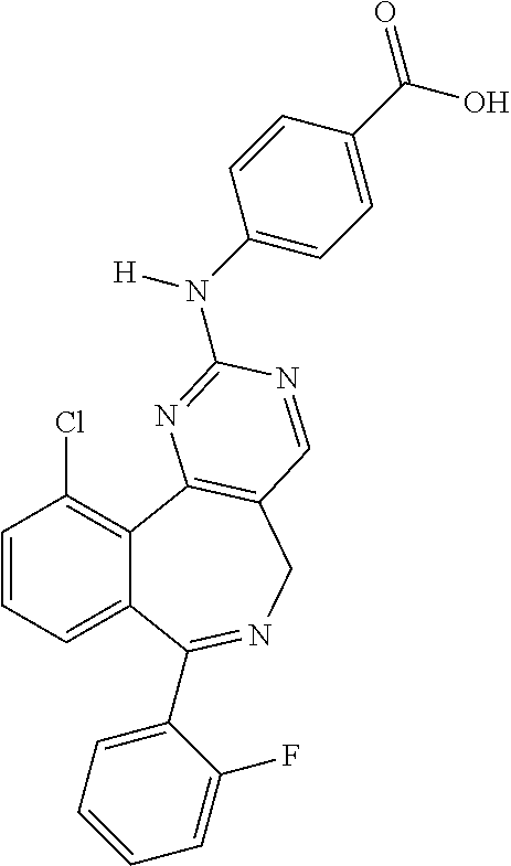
C1=CC=C2C(=C1Cl)C1=C(CN=C2C2=CC=CC=C2F)C=NC(N(C2=CC=C(C(=O)O)C=C2)[H])=N1
